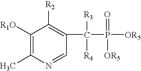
C1([R1O])=C(C)N=CC(C(P([OR5])(=O)[OR5])([R3])[R4])=C1[R2]
